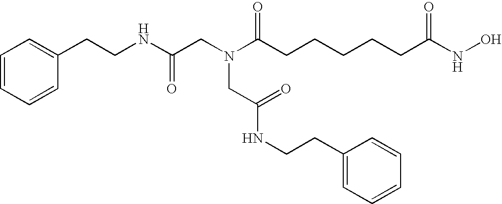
C1=CC=CC(CCNC(CN(C(CCCCCC(NO)=O)=O)CC(NCCC2=CC=CC=C2)=O)=O)=C1
